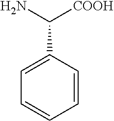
NC([COOH])C1=CC=CC=C1
